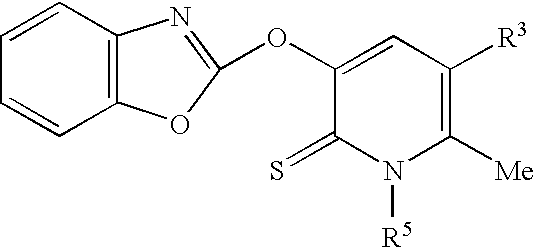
C1(=S)N([R5])C([Me])=C([R3])C=C1OC1=NC2=C(O1)C=CC=C2
